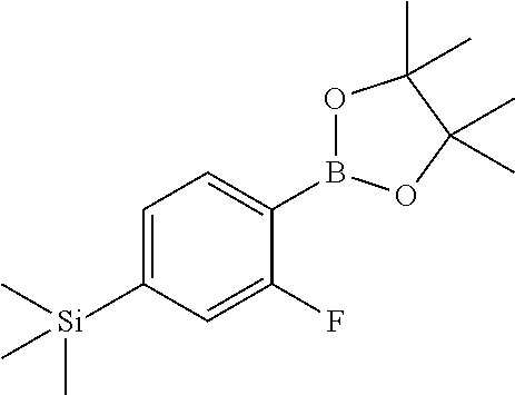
C1=C([Si](C)(C)C)C=C(F)C(B2OC(C)(C)C(C)(C)O2)=C1
